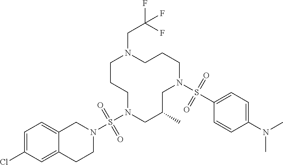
C1CCN(S(N2CC3=CC=C(Cl)C=C3CC2)(=O)=O)CC(C)CN(S(C2=CC=C(N(C)C)C=C2)(=O)=O)CCCN1CC(F)(F)F
